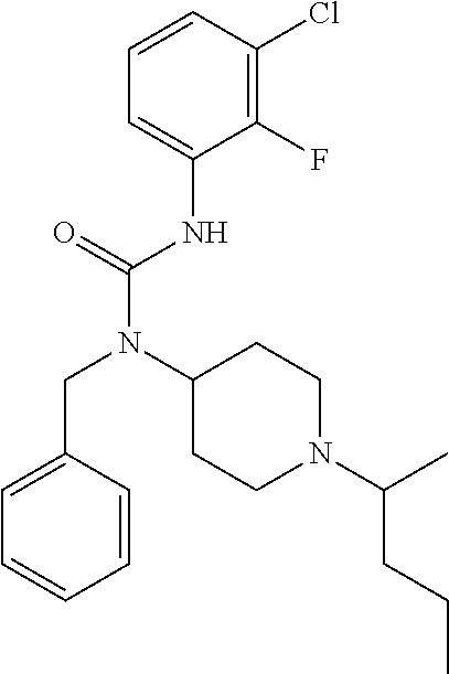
C1=C(CN(C(NC2=CC=CC(Cl)=C2F)=O)C2CCN(C(CCC)C)CC2)C=CC=C1
